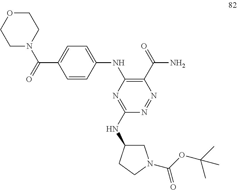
C1OCCN(C(=O)C2=CC=C(NC3=C(C(N)=O)N=NC(NC4CN(C(OC(C)(C)C)=O)CC4)=N3)C=C2)C1
